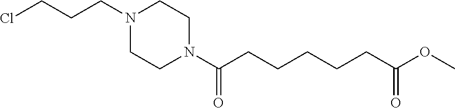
N1(CCCCl)CCN(C(CCCCCC(OC)=O)=O)CC1
